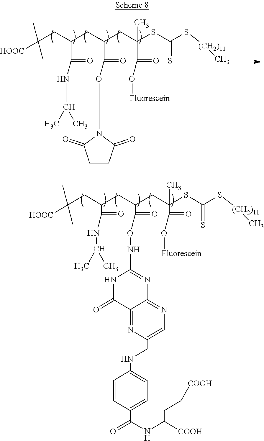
C(CC(CC(CC(SC(S[(CH2)11]C)=S)(C)C(=O)O[Fluorescein])C(=O)ONC1=NC2=NC=C(CNC3=CC=C(C(=O)NC(CC[COOH])[COOH])C=C3)N=C2C(=O)N1)C(=O)NC(C)C)(C)(C)[HOOC].C(CC(CC(CC(SC(S[(CH2)11]C)=S)(C)C(=O)O[Fluorescein])C(=O)ON1C(=O)CCC1=O)C(=O)NC(C)C)(C)(C)[HOOC]
